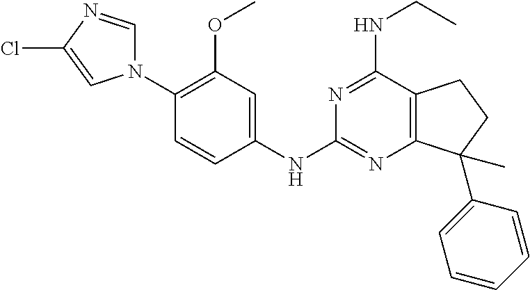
C1(N2C=NC(Cl)=C2)=C(OC)C=C(NC2=NC3=C(C(NCC)=N2)CCC3(C2=CC=CC=C2)C)C=C1
